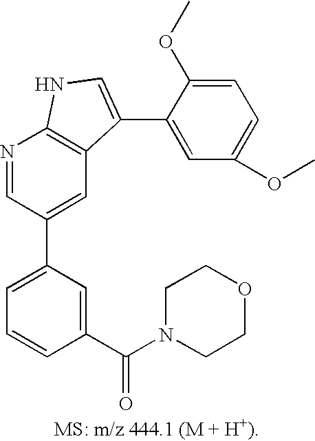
C1=C(C2=CC3=C(N=C2)NC=C3C2=CC(OC)=CC=C2OC)C=C(C(=O)N2CCOCC2)C=C1
